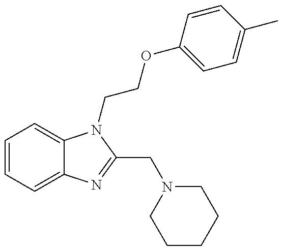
C1=CC=C2C(=C1)N(CCOC1=CC=C(C)C=C1)C(CN1CCCCC1)=N2
